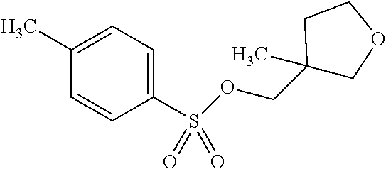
C1(S(OCC2(C)COCC2)(=O)=O)=CC=C(C)C=C1
